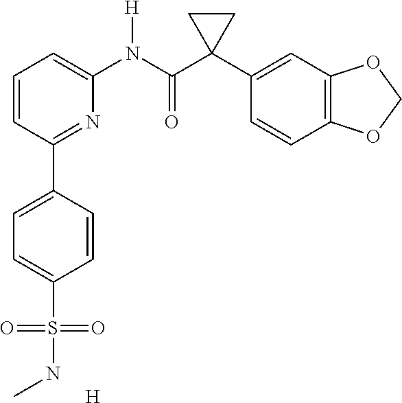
C1=CC(C2=CC=C(S(=O)(=O)NC)C=C2)=NC(N(C(C2(C3=CC4=C(C=C3)OCO4)CC2)=O)[H])=C1.[H]
